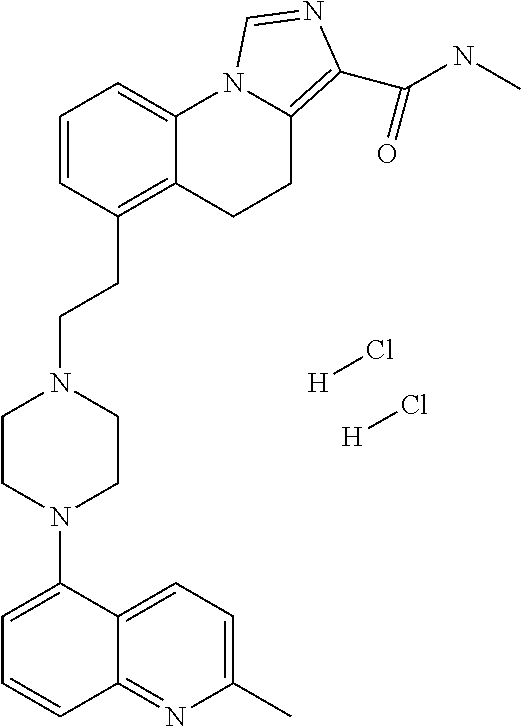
[H]Cl.[H]Cl.C1=C(N2CCN(CCC3=C4C(=CC=C3)N3C(=C(C(=O)NC)N=C3)CC4)CC2)C2=CC=C(C)N=C2C=C1
